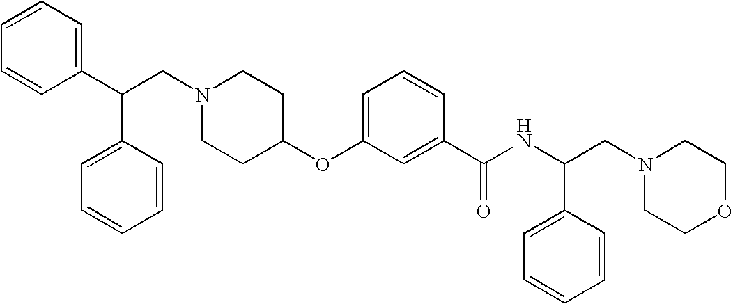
N1(CC(C2=CC=CC=C2)C2=CC=CC=C2)CCC(OC2=CC=CC(C(NC(CN3CCOCC3)C3=CC=CC=C3)=O)=C2)CC1
